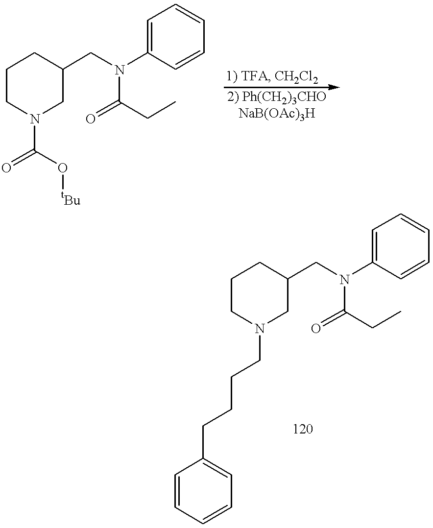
C1CN(C(=O)O[tBu])CC(CN(C2=CC=CC=C2)C(=O)CC)C1.C1CN(CCCCC2=CC=CC=C2)CC(CN(C2=CC=CC=C2)C(=O)CC)C1
